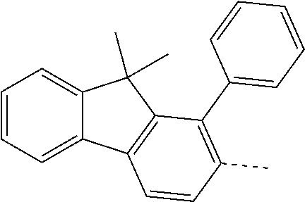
C1=CC=C2C(=C1)C(C)(C)C1=C2C=CC(C)=C1C1=CC=CC=C1
